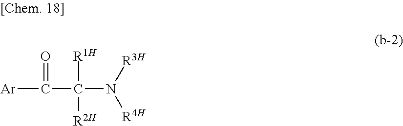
[Ar]C(C(N([R4H])[R3H])([R1H])[R2H])=O
